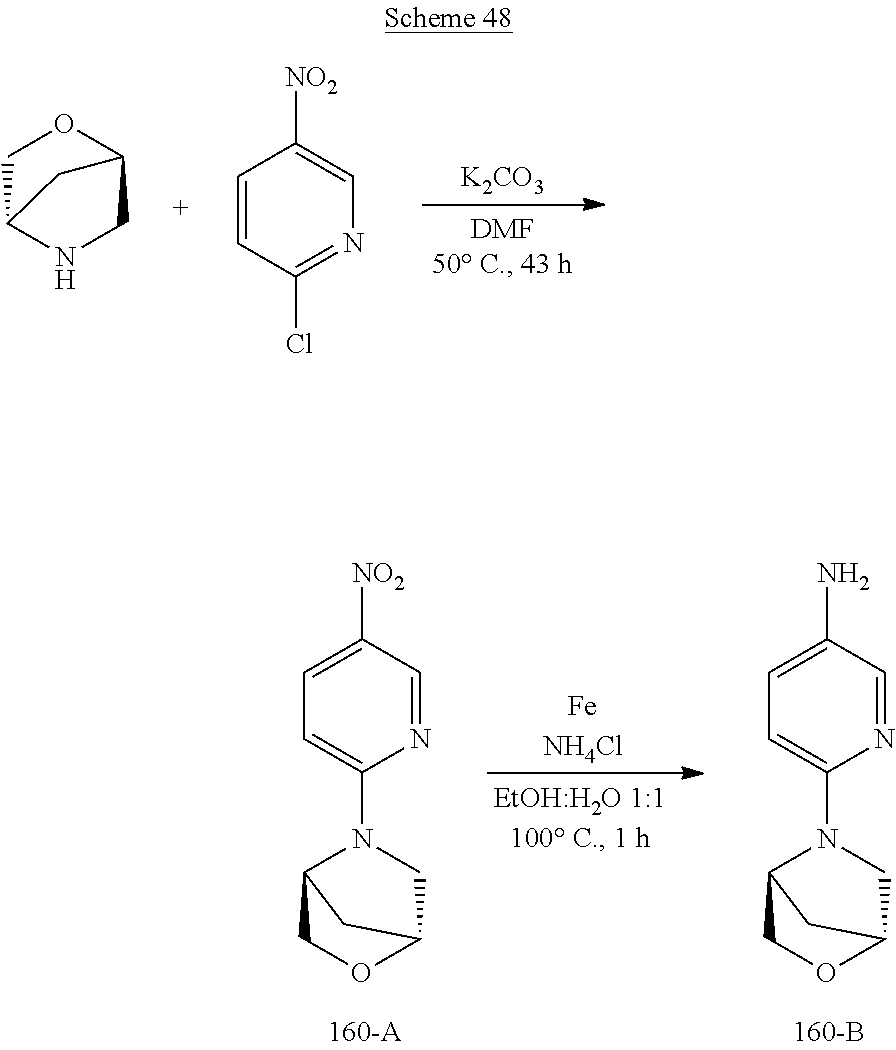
C1C2NCC(O1)C2.C1=CC(Cl)=NC=C1[NO2].[K2CO3].C1C2OCC(N1C1=CC=C([NO2])C=N1)C2.[FeNH4Cl].C1C2OCC(N1C1=CC=C(N)C=N1)C2
